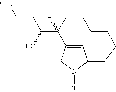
C1N([Ts])C2C=C1C(C(O)CCC)([H])CCCCCC2
